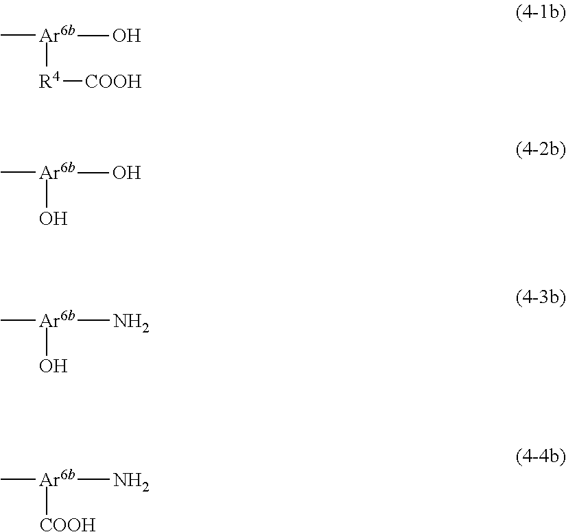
C[Ar6b](O)[R4][COOH].C[Ar6b](O)O.C[Ar6b](N)O.C[Ar6b](N)[COOH]
